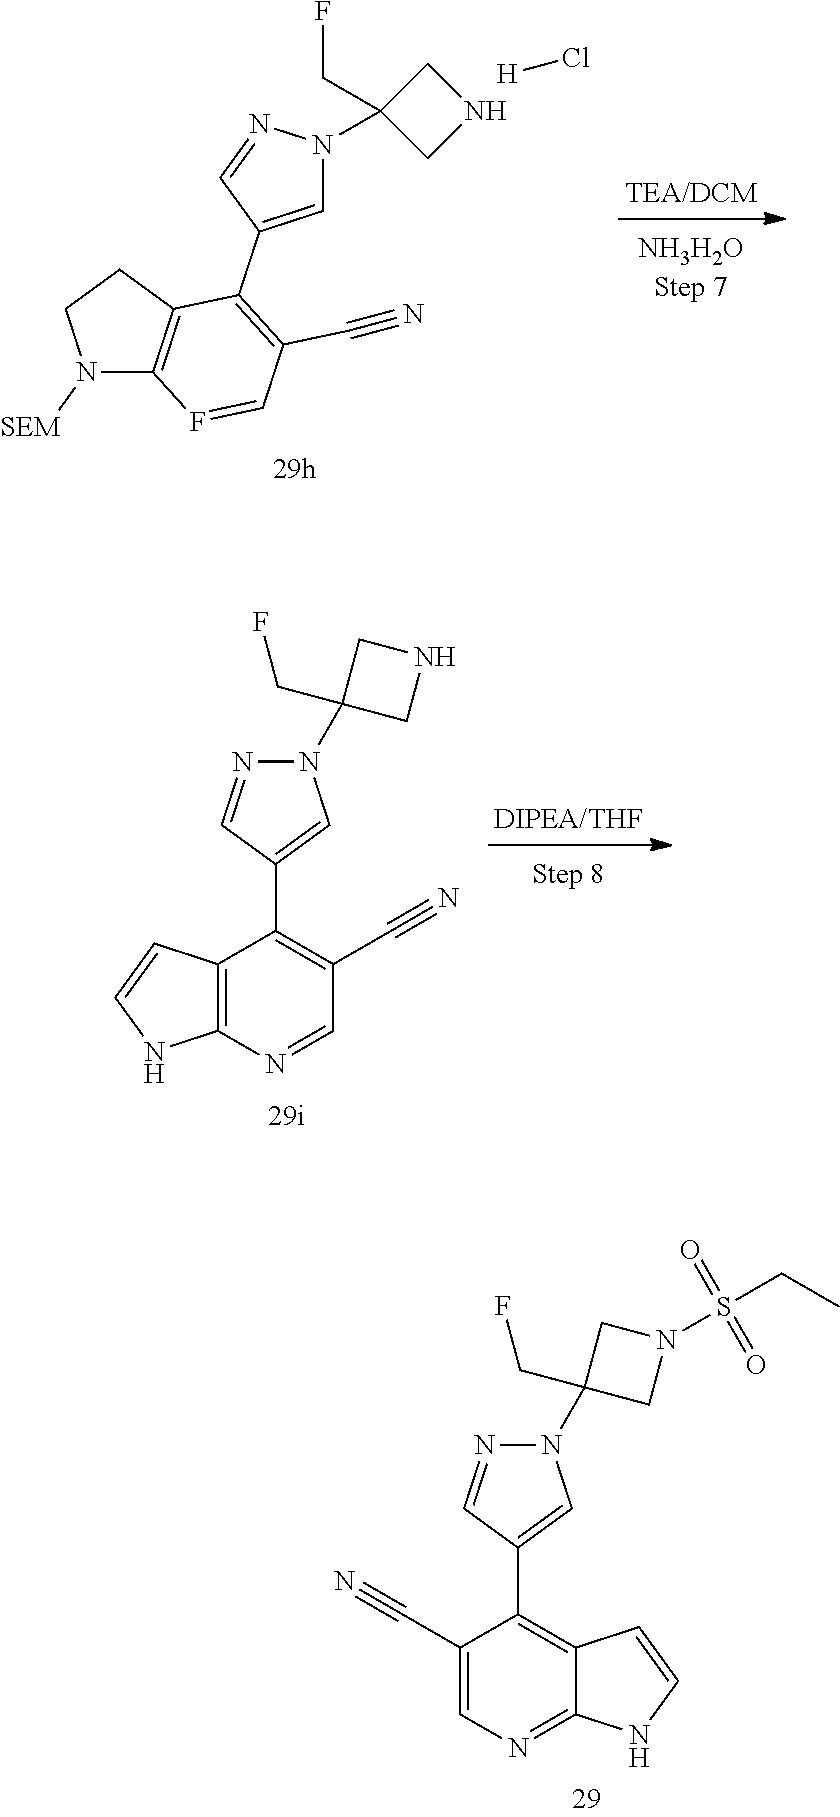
N1([SEM])C2=C(CC1)C(C1=CN(C3(CF)CNC3)N=C1)=C(C#N)C=F2.[H]Cl.C1=NC2=C(C(C3=CN(C4(CF)CNC4)N=C3)=C1C#N)C=CN2.C1=C(C#N)C(C2=CN(C3(CF)CN(S(CC)(=O)=O)C3)N=C2)=C2C(=N1)NC=C2
